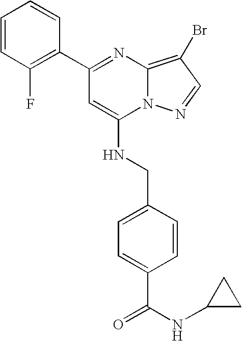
C1(C2=NC3=C(Br)C=NN3C(NCC3=CC=C(C(=O)NC4CC4)C=C3)=C2)=C(F)C=CC=C1
